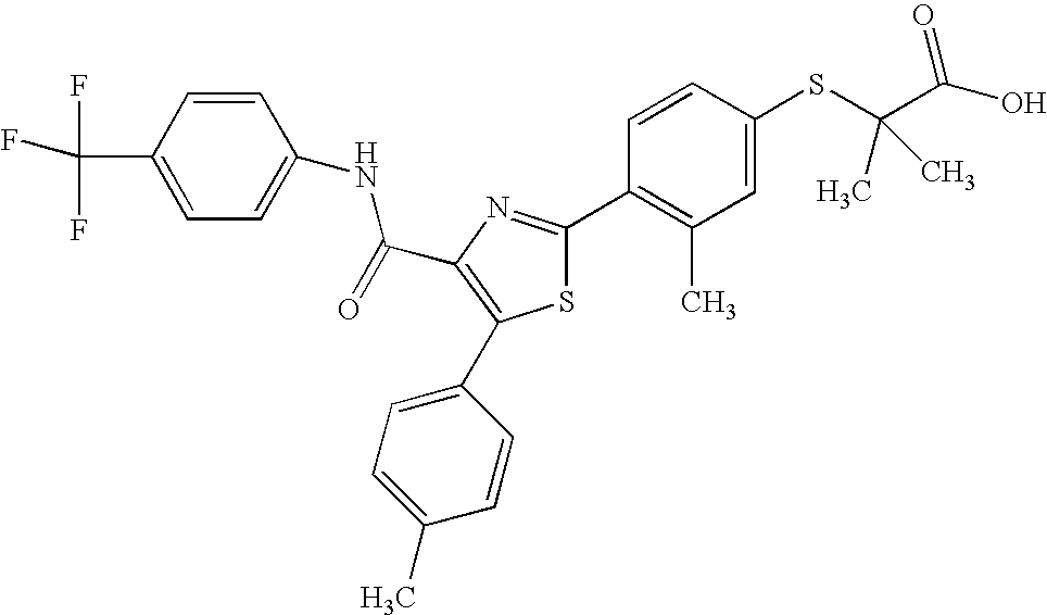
C(C1=C(C2=CC=C(C)C=C2)SC(C2=C(C)C=C(SC(C(O)=O)(C)C)C=C2)=N1)(=O)NC1=CC=C(C(F)(F)F)C=C1
